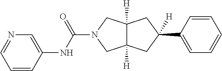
C1=NC=C(NC(N2CC3([H])C([H])(C2)CC(C2=CC=CC=C2)([H])C3)=O)C=C1
